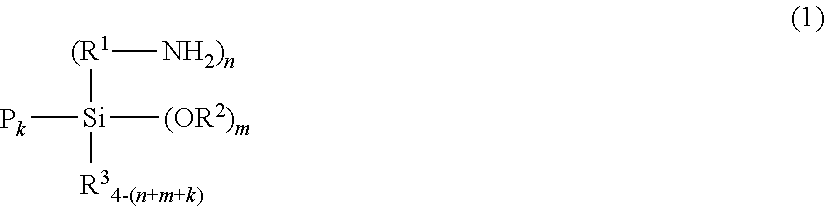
[(R1]([Si]([Pk])([(OR2)m])[R34-(n+m+k)])[NH2)n]
